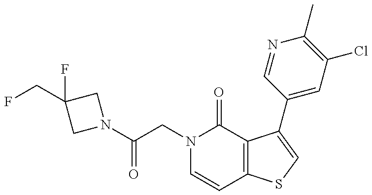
C(CN1C=CC2=C(C1=O)C(C1=CC(Cl)=C(C)N=C1)=CS2)(=O)N1CC(F)(CF)C1
